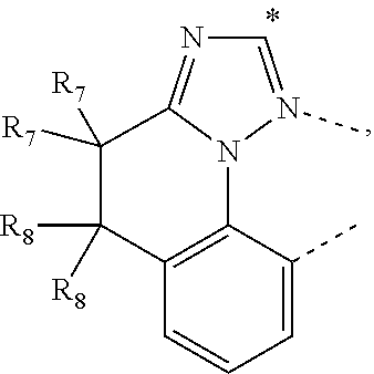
C12=C(C=CC=C1C)C([R8])([R8])C([R7])([R7])C1=NC=N(C)N21
